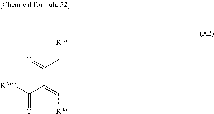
C([R3d])=C(C(=O)C[R1d])C([R2dO])=O
